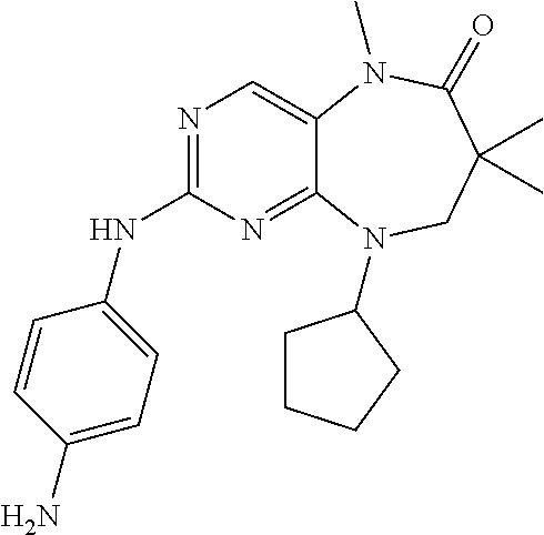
N1=C(NC2=CC=C(N)C=C2)N=C2C(=C1)N(C)C(=O)C(C)(C)CN2C1CCCC1
